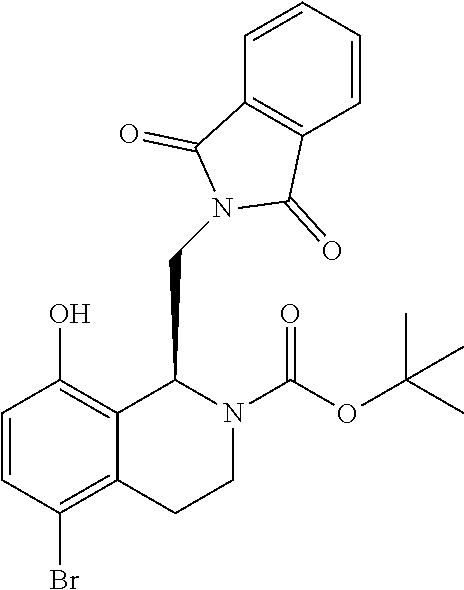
C1=CC(Br)=C2C(=C1O)C(CN1C(=O)C3=C(C=CC=C3)C1=O)N(C(OC(C)(C)C)=O)CC2
